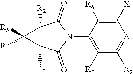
C12([R2])C([R1])(C(=O)N(C3=C([R7])C([X2])=[A]C([X1])=C3[R6])C1=O)C2([R3])[R4]
